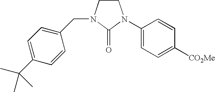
C1CN(CC2=CC=C(C(C)(C)C)C=C2)C(=O)N1C1=CC=C([CO2Me])C=C1
